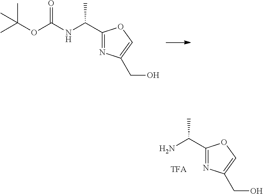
O=C(OC(C)(C)C)NC(C)C1=NC(CO)=CO1.NC(C)C1=NC(CO)=CO1
